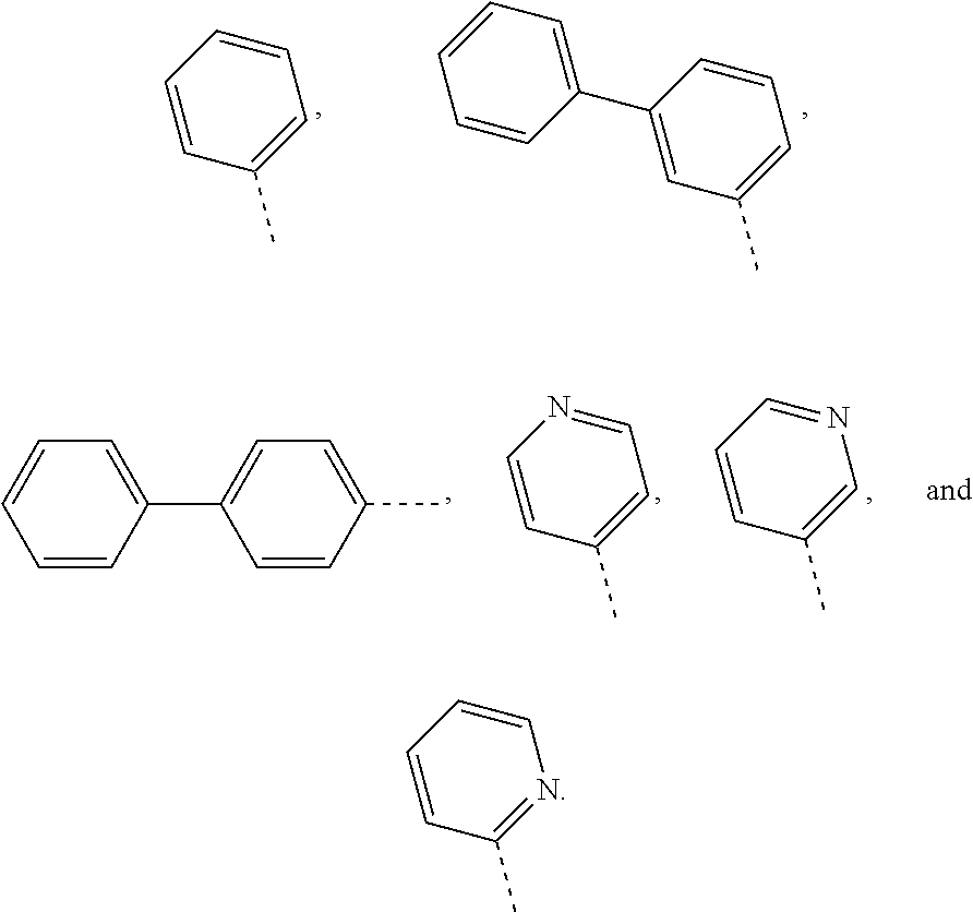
C1=CC=CC(C)=C1.C1=CC(C2=CC=CC=C2)=CC(C)=C1.N1=CC=CC(C)=C1.C1=NC=CC(C)=C1.C1=CC(C)=CC=C1C1=CC=CC=C1.C1=CC=CC(C)=N1
